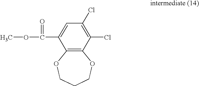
C1(Cl)=C(Cl)C2=C(C(C(=O)OC)=C1)OCCCO2
